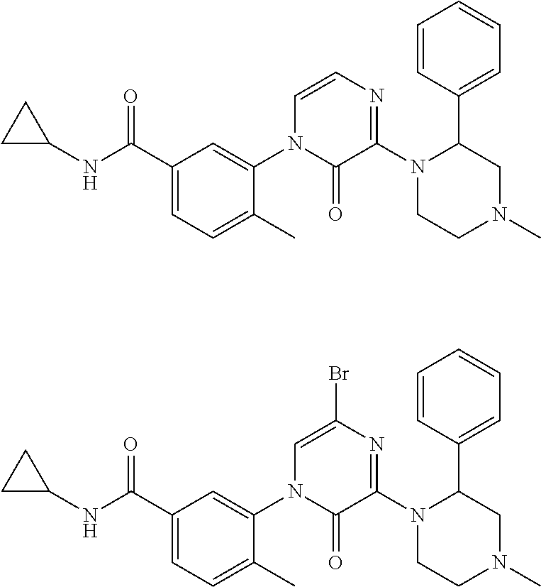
C1(NC(C2=CC=C(C)C(N3C(=O)C(N4CCN(C)CC4C4=CC=CC=C4)=NC=C3)=C2)=O)CC1.C1(NC(C2=CC=C(C)C(N3C(=O)C(N4CCN(C)CC4C4=CC=CC=C4)=NC(Br)=C3)=C2)=O)CC1
